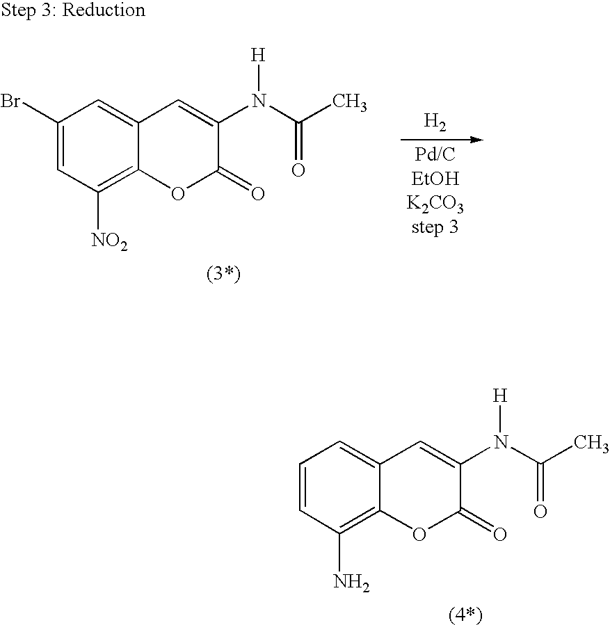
C1=CC(N)=C2C(=C1)C=C(N(C(C)=O)[H])C(=O)O2.[Pd/CEtOHK2CO3step 3].C1(Br)=CC([NO2])=C2C(=C1)C=C(N(C(C)=O)[H])C(=O)O2.[H2]
